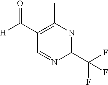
C1=NC(C(F)(F)F)=NC(C)=C1C(=O)[H]
